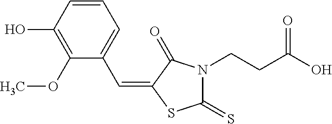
C1(O)=C(OC)C(C=C2SC(=S)N(CCC(O)=O)C2=O)=CC=C1
